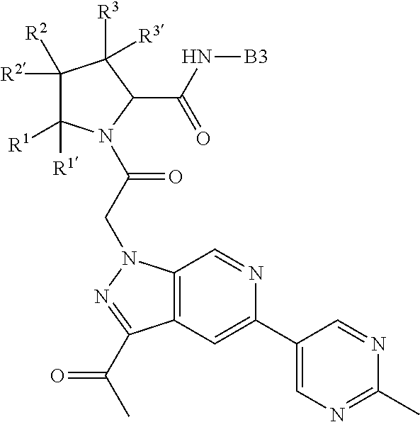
C1([R2])([R2])C([R1])([R1])N(C(CN2C3=C(C=C(C4=CN=C(C)N=C4)N=C3)C(C(C)=O)=N2)=O)C(C(N[B3])=O)C1([R3])[R3]
